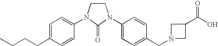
C1N(C2=CC=C(CCCC)C=C2)C(=O)N(C2=CC=C(CN3CC(C(O)=O)C3)C=C2)C1
